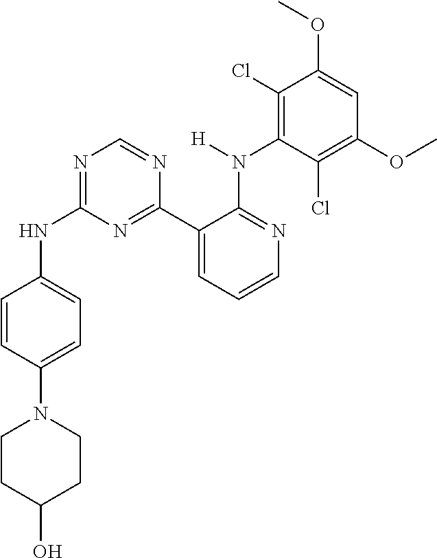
C1(N2CCC(O)CC2)=CC=C(NC2=NC=NC(C3=CC=CN=C3N([H])C3=C(Cl)C(OC)=CC(OC)=C3Cl)=N2)C=C1
